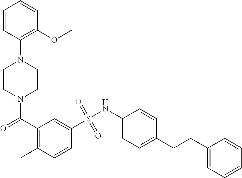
N1(C(=O)C2=C(C)C=CC(S(NC3=CC=C(CCC4=CC=CC=C4)C=C3)(=O)=O)=C2)CCN(C2=C(OC)C=CC=C2)CC1
